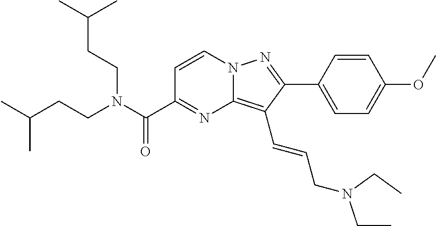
C1=CN2C(=C(C=CCN(CC)CC)C(C3=CC=C(OC)C=C3)=N2)N=C1C(N(CCC(C)C)CCC(C)C)=O
